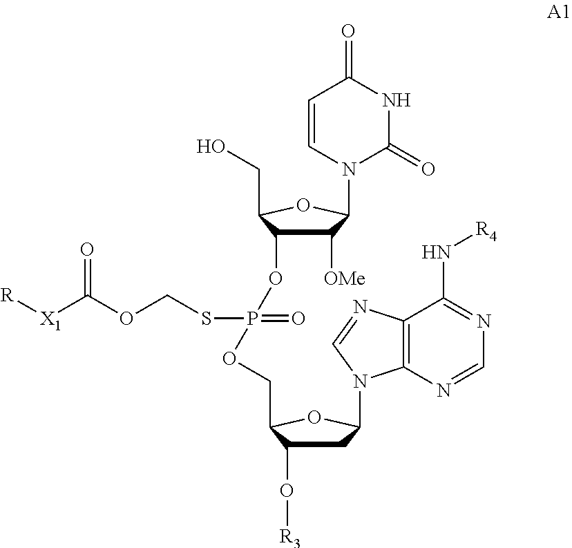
C1=CN(C2C([OMe])C(OP(SCOC([X1][R])=O)(=O)OCC3C(O[R3])CC(N4C5=C(N=C4)C(N[R4])=NC=N5)O3)C(CO)O2)C(=O)NC1=O
